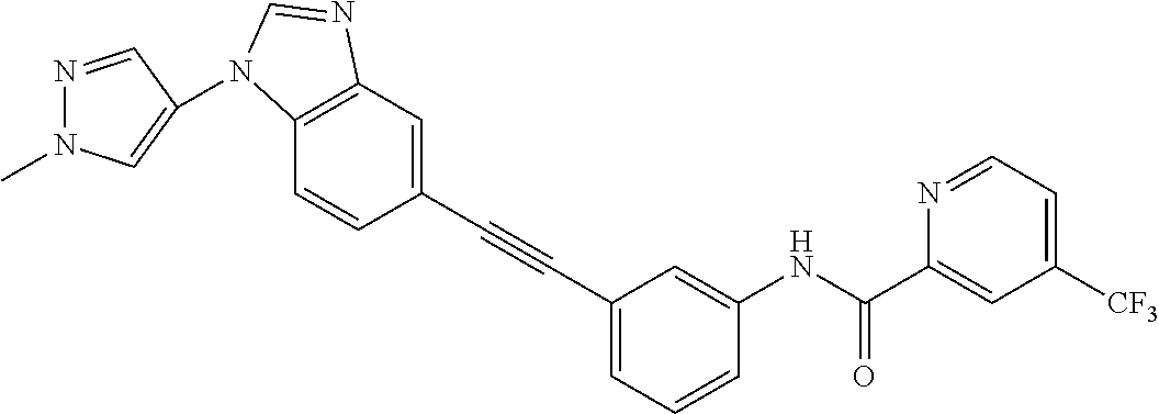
C1(C#CC2=CC=CC(NC(C3=CC([CF3])=CC=N3)=O)=C2)=CC2=C(C=C1)N(C1=CN(C)N=C1)C=N2
